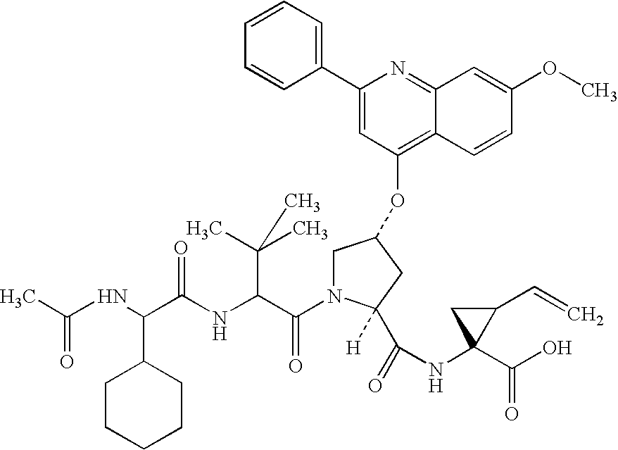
CC(NC(C(NC(C(N1CC(OC2=C3C(=NC(C4=CC=CC=C4)=C2)C=C(OC)C=C3)CC1([H])C(=O)NC1(C(O)=O)C(C=C)C1)=O)C(C)(C)C)=O)C1CCCCC1)=O
